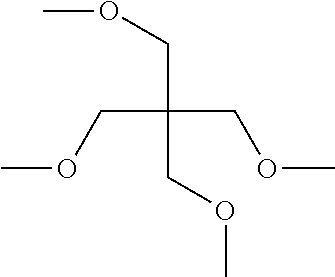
COCC(COC)(COC)COC
